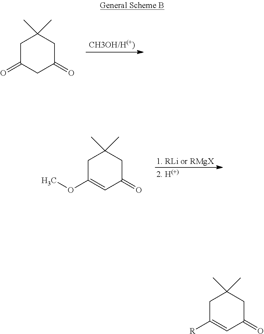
C1C(=O)CC(=O)CC1(C)C.C1C(OC)=CC(=O)CC1(C)C.C1C([R])=CC(=O)CC1(C)C
